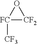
[FC]1([CF3])[CF2]O1
